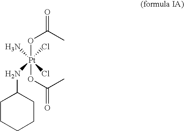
O=C(C)O[Pt](OC(C)=O)(Cl)(Cl)(N)NC1CCCCC1
